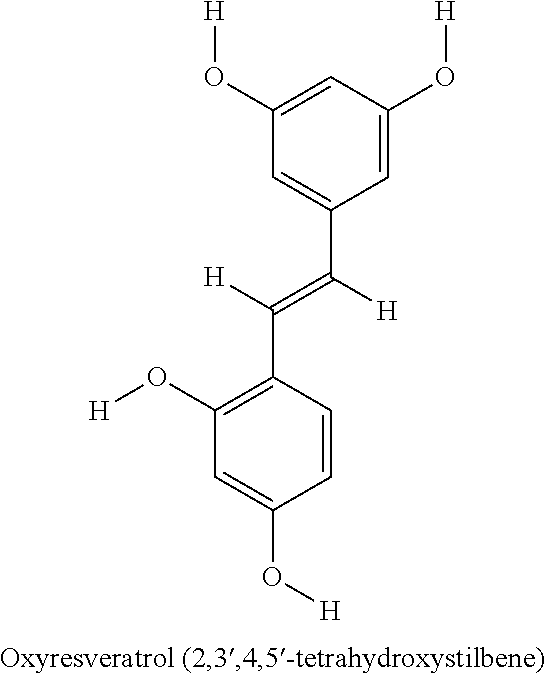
C1=C(O[H])C=C(O[H])C=C1C([H])=C([H])C1=C(O[H])C=C(O[H])C=C1
